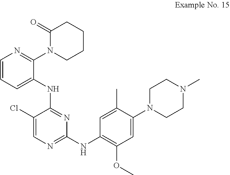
N(C1=NC(NC2=C(OC)C=C(N3CCN(C)CC3)C(C)=C2)=NC=C1Cl)C1=CC=CN=C1N1CCCCC1=O
